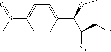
C1=CC(C(OC)C([N3])CF)=CC=C1S(C)=O
